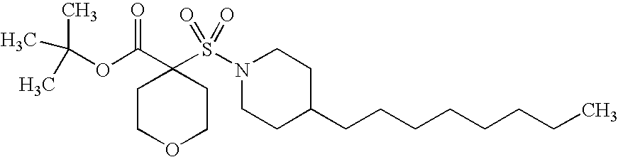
C1COCCC1(C(OC(C)(C)C)=O)S(N1CCC(CCCCCCCC)CC1)(=O)=O
